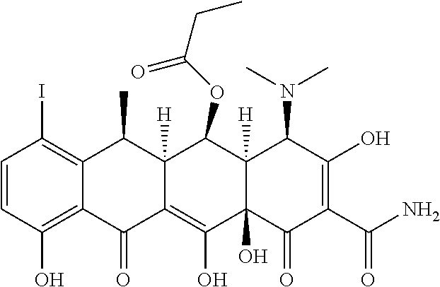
C1=CC(O)=C2C(=C1I)C(C)C1([H])C(=C(O)C3(O)C([H])(C1OC(=O)CC)C(N(C)C)C(O)=C(C(N)=O)C3=O)C2=O
